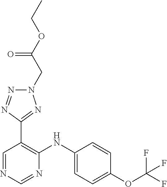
C1=CC(OC(F)(F)F)=CC=C1NC1=C(C2=NN(CC(OCC)=O)N=N2)C=NC=N1
